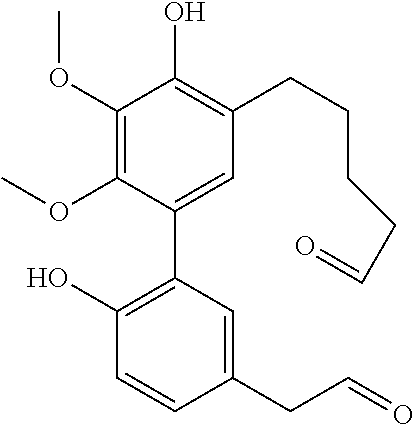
C1(OC)=C(OC)C(C2=C(O)C=CC(CC=O)=C2)=CC(CCCCC=O)=C1O
